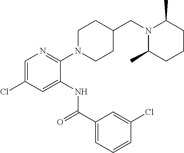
C1(N2CCC(CN3C(C)CCCC3C)CC2)=NC=C(Cl)C=C1NC(C1=CC=CC(Cl)=C1)=O
